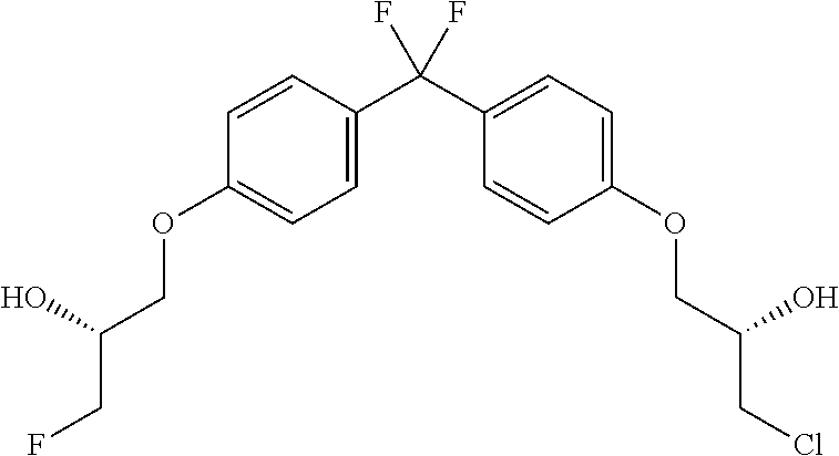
C1=C(C(C2=CC=C(OCC(CCl)O)C=C2)(F)F)C=CC(OCC(CF)O)=C1
